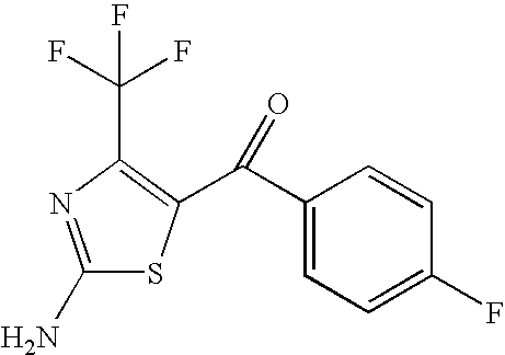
C1(N)=NC(C(F)(F)F)=C(C(C2=CC=C(F)C=C2)=O)S1
